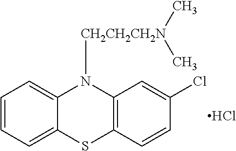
C1=CC=C2C(=C1)N([CH2CH2CH2N](C)C)C1=C(S2)C=CC(Cl)=C1.Cl
